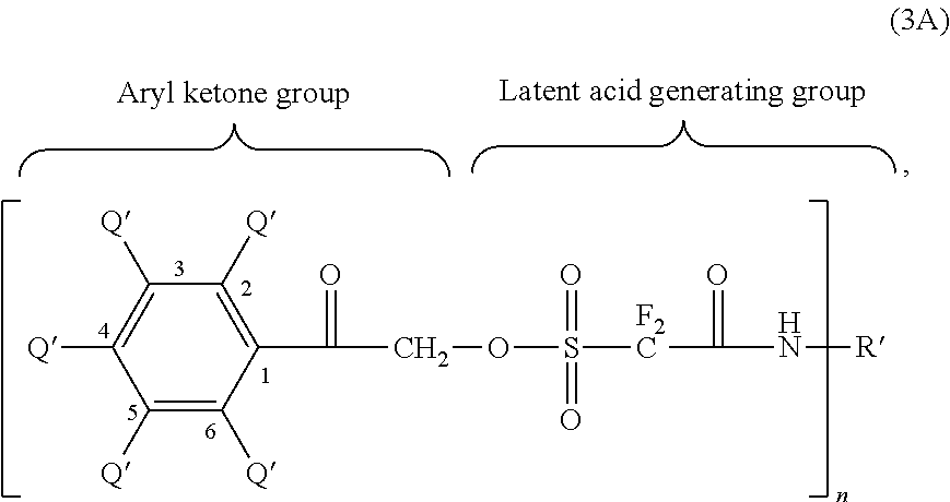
C1(C(COS(=O)(=O)[F2C]C(=O)N[R])=O)=C([Q])C([Q])=C([Q])C([Q])=C1[Q]
